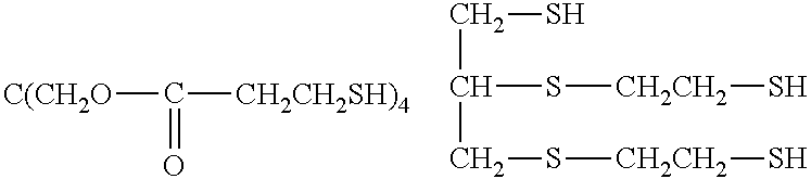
[C(CH2O]C([CH2CH2SH)4])=O.C(C(CS[CH2CH2]S)S[CH2CH2]S)S
